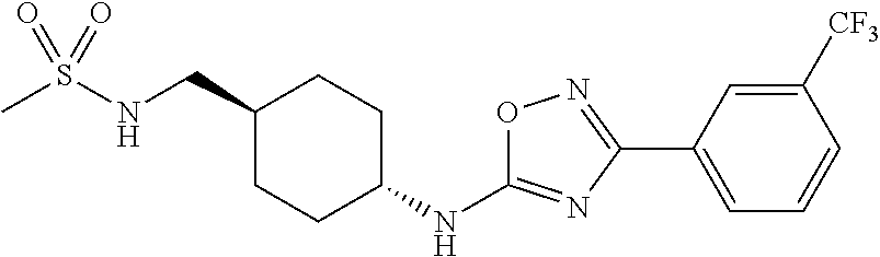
CS(NCC1CCC(NC2=NC(C3=CC=CC([CF3])=C3)=NO2)CC1)(=O)=O
